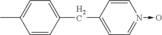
CC1=CC=C(CC2=CC=N(->O)C=C2)C=C1
